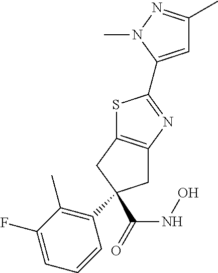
S1C2=C(N=C1C1=CC(C)=NN1C)CC(C(=O)NO)(C1=C(C)C(F)=CC=C1)C2
